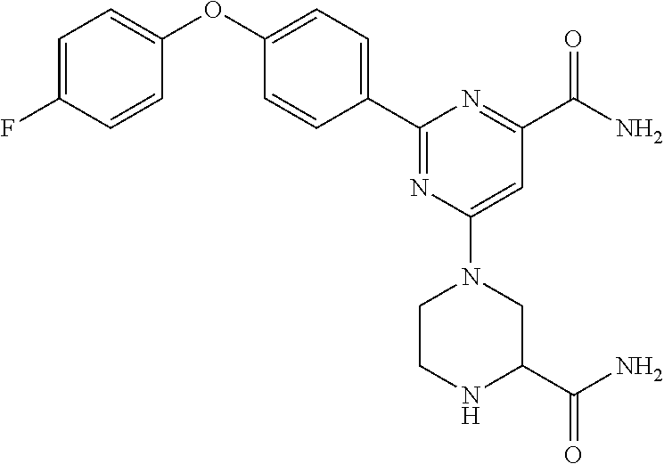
C1=C(F)C=CC(OC2=CC=C(C3=NC(N4CC(C(N)=O)NCC4)=CC(C(N)=O)=N3)C=C2)=C1
